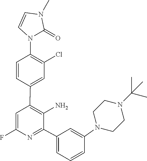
C1(C2=C(N)C(C3=CC=CC(N4CCN(C(C)(C)C)CC4)=C3)=NC(F)=C2)=CC(Cl)=C(N2C(=O)N(C)C=C2)C=C1
